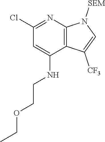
C1(NCCOCC)=CC(Cl)=NC2=C1C([CF3])=CN2[SEM]
